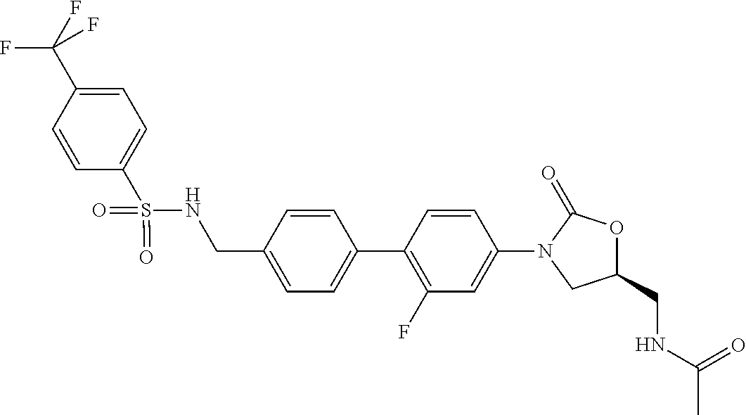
C1(CNC(C)=O)OC(=O)N(C2=CC(F)=C(C3=CC=C(CNS(=O)(=O)C4=CC=C(C(F)(F)F)C=C4)C=C3)C=C2)C1
